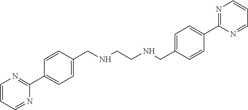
C1=CC=NC(C2=CC=C(CNCCNCC3=CC=C(C4=NC=CC=N4)C=C3)C=C2)=N1
